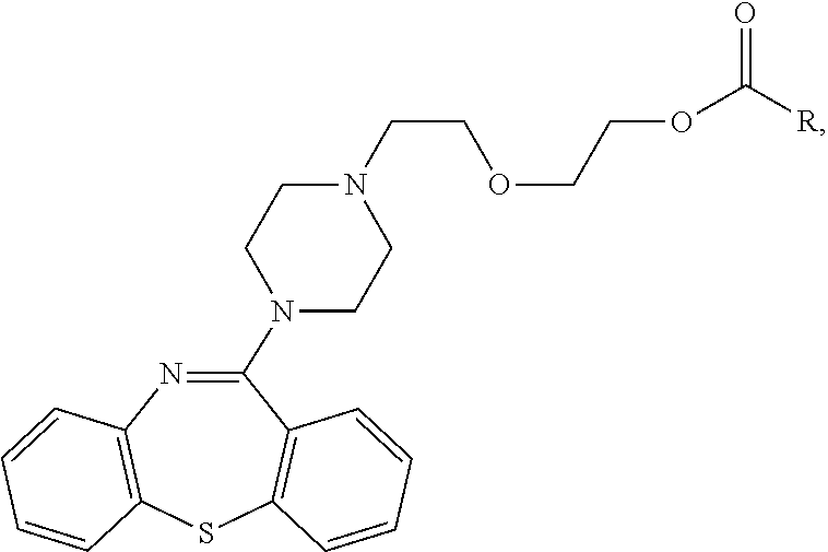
N1(C2=NC3=C(SC4=C2C=CC=C4)C=CC=C3)CCN(CCOCCOC([R])=O)CC1
